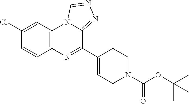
C12=C(C=C(Cl)C=C1)N1C(=NN=C1)C(C1=CCN(C(OC(C)(C)C)=O)CC1)=N2
